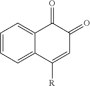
C1=CC=C2C(=C1)C(=O)C(=O)C=C2[R]
